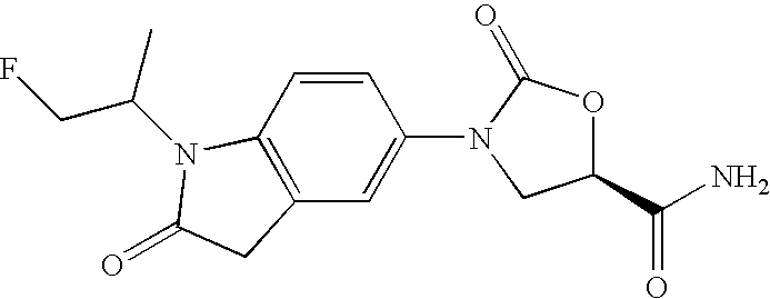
C12=C(C=CC(N3CC(C(N)=O)OC3=O)=C1)N(C(CF)C)C(=O)C2
